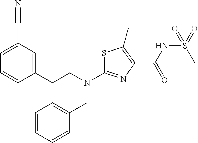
N(C1=NC(C(NS(C)(=O)=O)=O)=C(C)S1)(CC1=CC=CC=C1)CCC1=CC(C#N)=CC=C1
